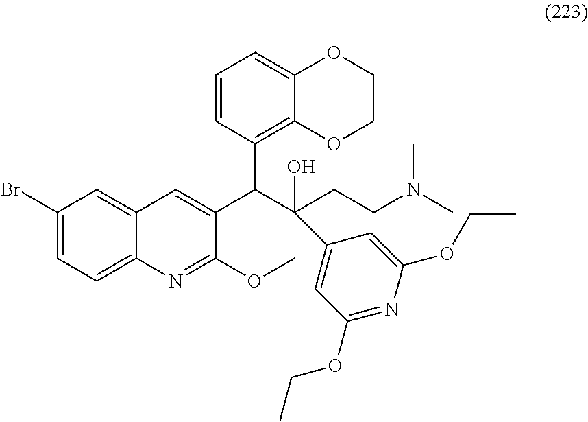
C1(Br)=CC=C2C(=C1)C=C(C(C(CCN(C)C)(O)C1=CC(OCC)=NC(OCC)=C1)C1=C3C(=CC=C1)OCCO3)C(OC)=N2
